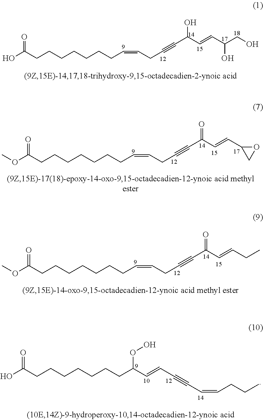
OC(CCCCCCCC=CCC#CC(O)C=CC(CO)O)=O.C(CCCCCCCC=CCC#CC(=O)C=CC1CO1)(=O)OC.C(CCCCCCCC=CCC#CC(=O)C=CCC)(=O)OC.C(CCCCCCCC(C=CC#CC=CCCC)OO)(=O)O
